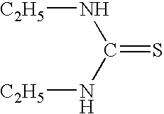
[C2H5]NC(=S)N[C2H5]
